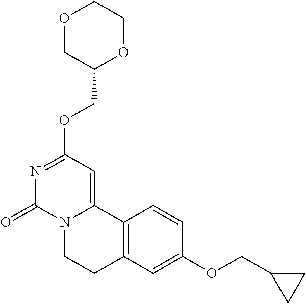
O1CC(COC2=NC(=O)N3C(=C2)C2=C(CC3)C=C(OCC3CC3)C=C2)OCC1
